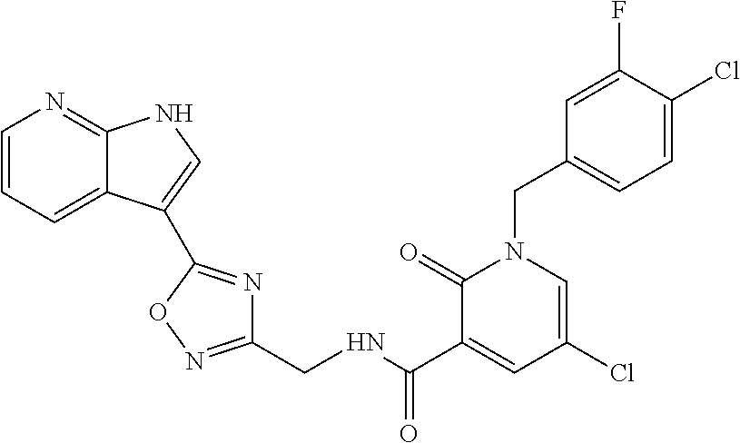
C1=CC=C2C(=N1)NC=C2C1=NC(CNC(C2=CC(Cl)=CN(CC3=CC=C(Cl)C(F)=C3)C2=O)=O)=NO1
